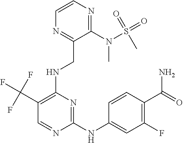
C1(N(S(=O)(=O)C)C)=NC=CN=C1CNC1=C(C(F)(F)F)C=NC(NC2=CC(F)=C(C(=O)N)C=C2)=N1
